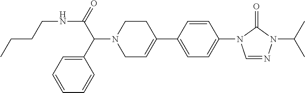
N(C(C(N1CC=C(C2=CC=C(N3C=NN(C(C)C)C3=O)C=C2)CC1)C1=CC=CC=C1)=O)CCCC
